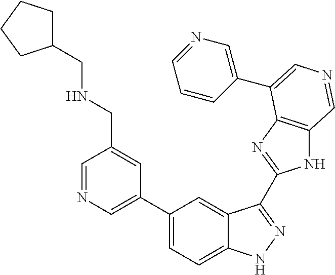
C1(C2=CN=CC(CNCC3CCCC3)=C2)=CC=C2C(=C1)C(C1=NC3=C(N1)C=NC=C3C1=CN=CC=C1)=NN2
